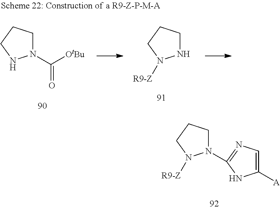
C1N(C2=NC=C([A])N2)N([R9-Z])CC1.C1N(C([OtBu])=O)NCC1.C1NN([R9-Z])CC1
